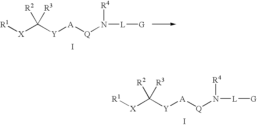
I.[A]([Q]N([R4])[L][G])[Y]C([X][R1])([R2])[R3].I.[A]([Q]N([R4])[L][G])[Y]C([X][R1])([R2])[R3]
